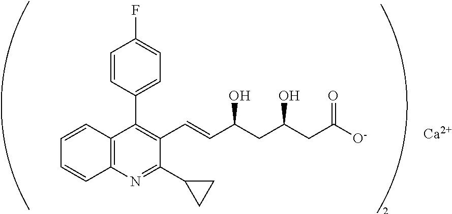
C1=CC2=C(C=C1)C(C1=CC=C(F)C=C1)=C(C=CC(CC(CC([O-])=O)O)O)C(C1CC1)=N2.[Ca]
